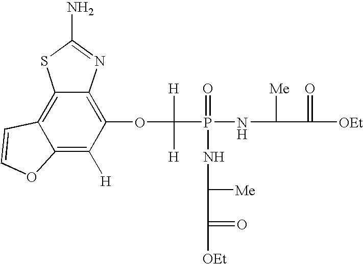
C12=C([H])C(OC([H])([H])P(=O)(NC([Me])C(=O)[OEt])NC([Me])C(=O)[OEt])=C3C(=C1C=CO2)SC(N)=N3
